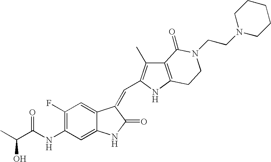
OC(C(NC1=C(F)C=C2C(=C1)NC(=O)C2=CC1=C(C)C2=C(N1)CCN(CCN1CCCCC1)C2=O)=O)C
